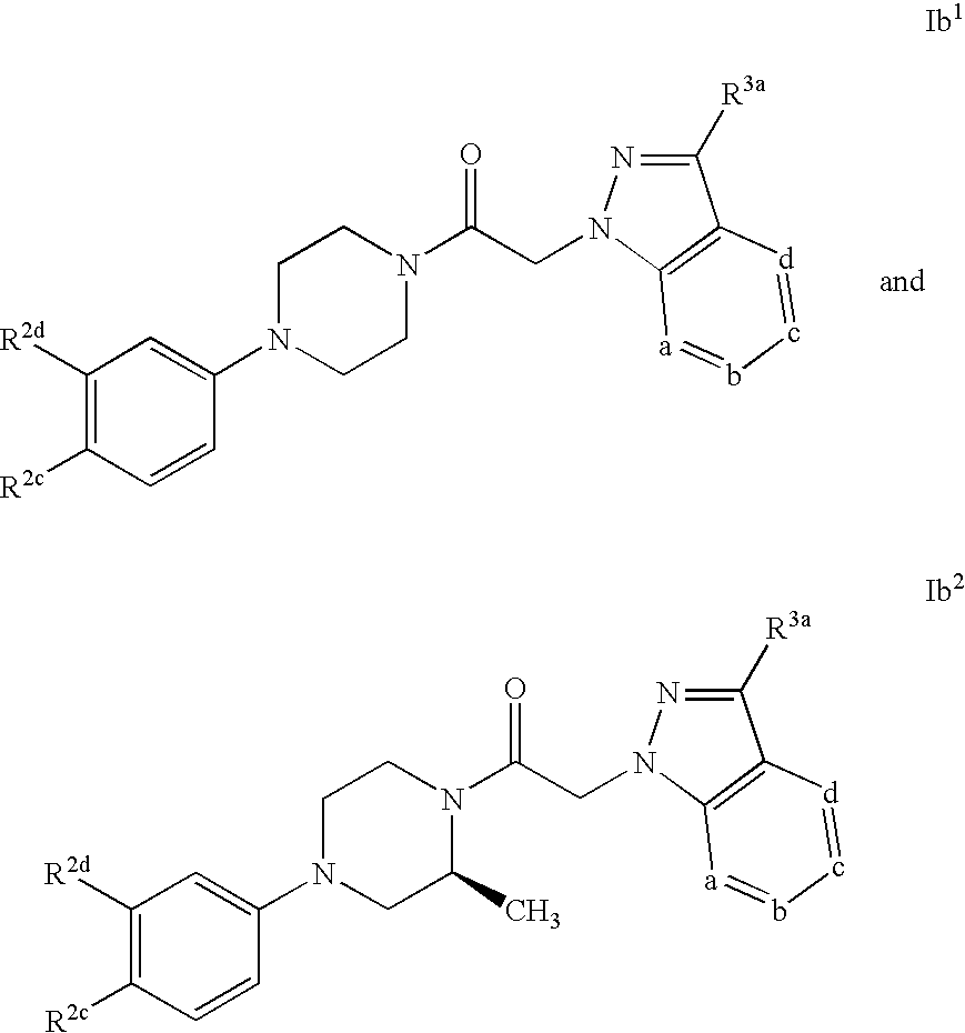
C1([R2d])=C([R2c])C=CC(N2CC(C)N(C(CN3N=C([R3a])C4=C3[a]=b-c=[d]4)=O)CC2)=C1.C1([R2d])=C([R2c])C=CC(N2CCN(C(CN3N=C([R3a])C4=C3[a]=b-c=[d]4)=O)CC2)=C1
